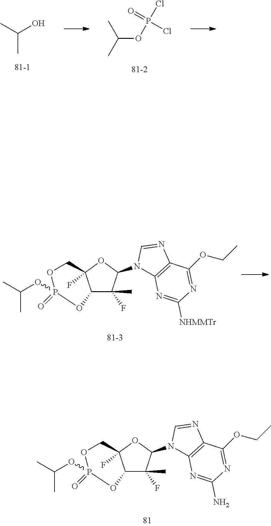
CC(OP1(=O)OCC2(F)C(C(F)(C)C(N3C4=C(N=C3)C(OCC)=NC(N)=N4)O2)O1)C.C(OP(Cl)(=O)Cl)(C)C.CC(O)C.CC(OP1(=O)OCC2(F)C(C(F)(C)C(N3C4=C(N=C3)C(OCC)=NC([NHMMTr])=N4)O2)O1)C
